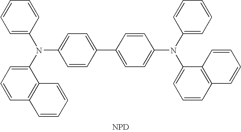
C1=CC=C(N(C2=CC=C(C3=CC=C(N(C4=CC=CC=C4)C4=CC=CC5=C4C=CC=C5)C=C3)C=C2)C2=CC=CC3=C2C=CC=C3)C=C1.[NPD]
